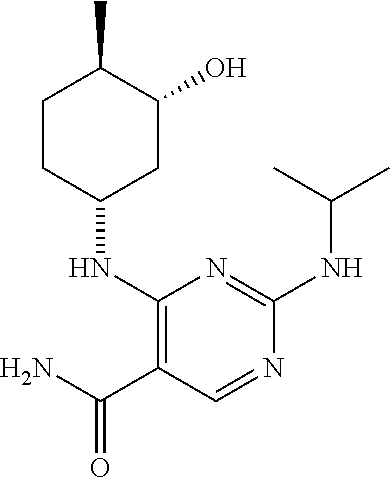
C1(NC2CC(O)C(C)CC2)=C(C(N)=O)C=NC(NC(C)C)=N1
